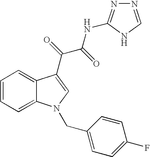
C1=C2C(=CC=C1)C(C(C(NC1=NN=CN1)=O)=O)=CN2CC1=CC=C(F)C=C1
